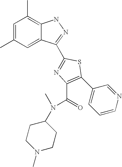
C1=C(C)C=C2C(=C1C)NN=C2C1=NC(C(N(C2CCN(C)CC2)C)=O)=C(C2=CC=CN=C2)S1
